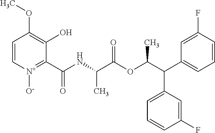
C1=C[N+]([O-])=C(C(NC(C(OC(C(C2=CC=CC(F)=C2)C2=CC=CC(F)=C2)C)=O)C)=O)C(O)=C1OC
